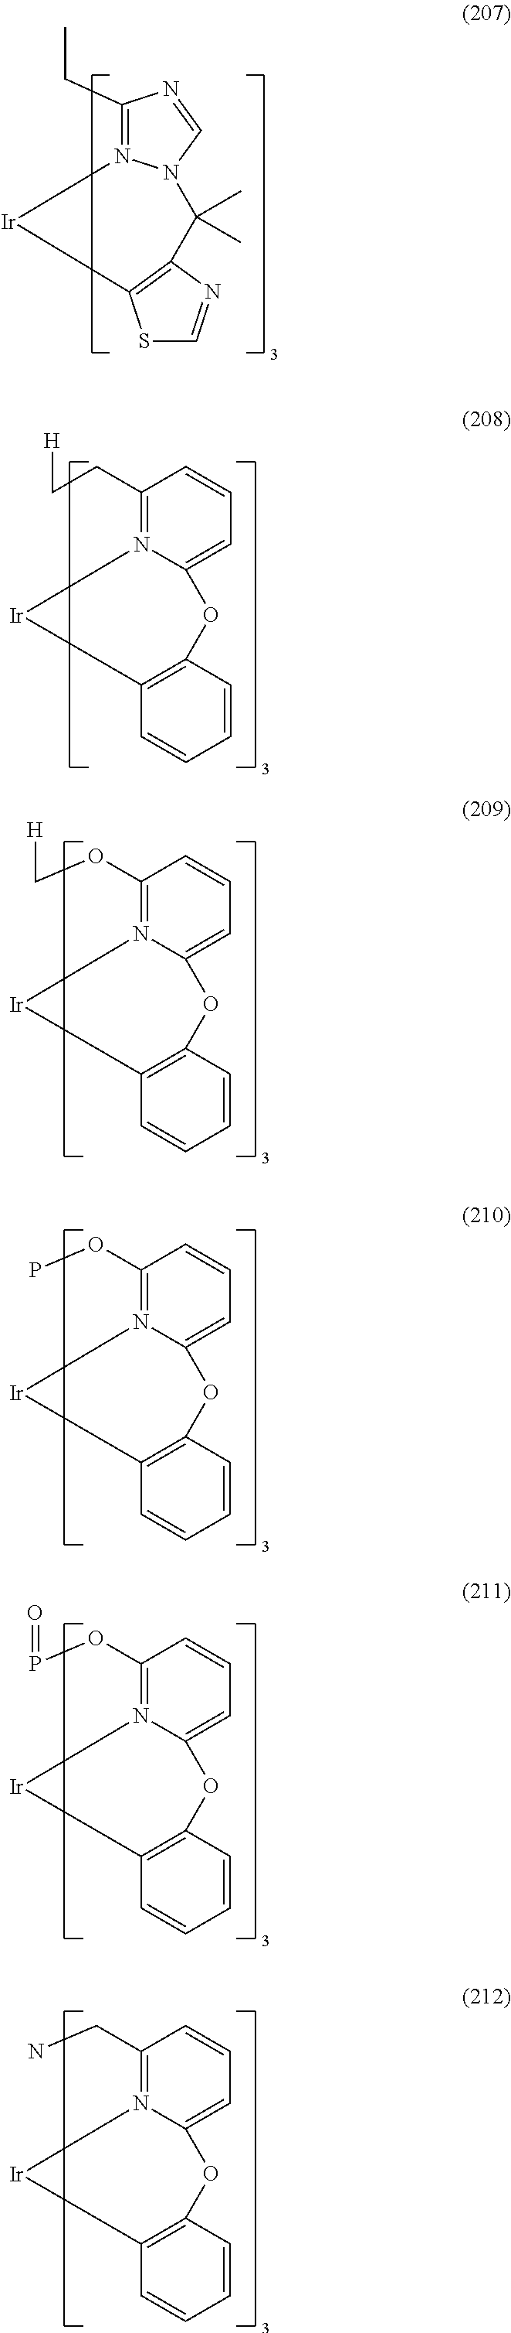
C1(CC)=N2N(C=N1)C(C)(C)C1=C([Ir]2)SC=N1.C1(CC[H])=N2C(=CC=C1)OC1=C(C=CC=C1)[Ir]2.C1(OC[H])=N2C(=CC=C1)OC1=C(C=CC=C1)[Ir]2.C1(OP)=N2C(=CC=C1)OC1=C(C=CC=C1)[Ir]2.C1(OP=O)=N2C(=CC=C1)OC1=C(C=CC=C1)[Ir]2.C1(CN)=N2C(=CC=C1)OC1=C(C=CC=C1)[Ir]2
